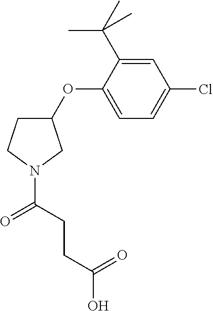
C1(OC2=CC=C(Cl)C=C2C(C)(C)C)CCN(C(=O)CCC(O)=O)C1
